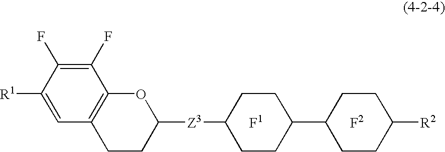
C1CC([Z3]C2OC3=C(C=C([R1])C(F)=C3F)CC2)CCC1C1CCC([R2])CC1
